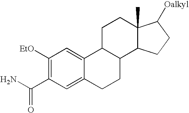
C1([EtO])=C(C(N)=O)C=C2C(=C1)C1C(CC2)C2C(C)(CC1)C([Oalkyl])CC2
